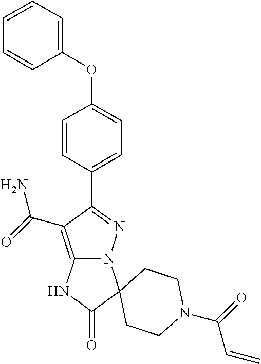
C1=CC(C2=NN3C(=C2C(=O)N)NC(=O)C32CCN(C(=O)C=C)CC2)=CC=C1OC1=CC=CC=C1
